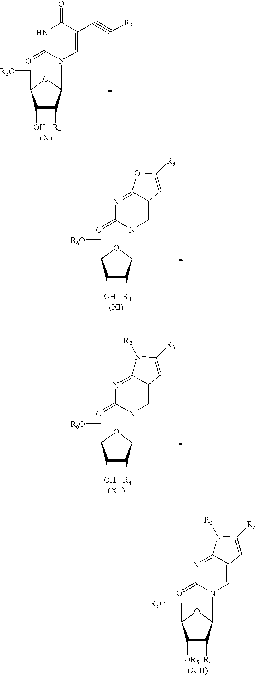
N1C(=O)N(C2C([R4])C(O)C(C[R6O])O2)C=C(C#C[R3])C1=O.N1=C2C(=CN(C3C([R4])C(O)C(C[R6O])O3)C1=O)C=C([R3])O2.N1=C2C(=CN(C3C([R4])C(O)C(C[R6O])O3)C1=O)C=C([R3])N2[R2].N1=C2C(=CN(C3C([R4])C([OR5])C(C[R6O])O3)C1=O)C=C([R3])N2[R2]
